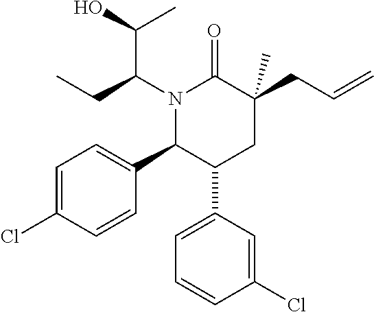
N1(C(C(O)C)CC)C(C2=CC=C(Cl)C=C2)C(C2=CC=CC(Cl)=C2)CC(CC=C)(C)C1=O
